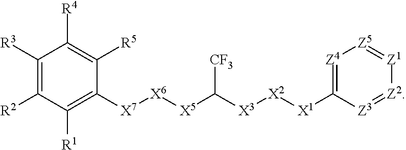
C1([R3])=C([R2])C([R1])=C([X7][X6][X5]C([X3][X2][X1]C2=[Z4][Z5]=[Z1][Z2]=[Z3]2)[CF3])C([R5])=C1[R4]
